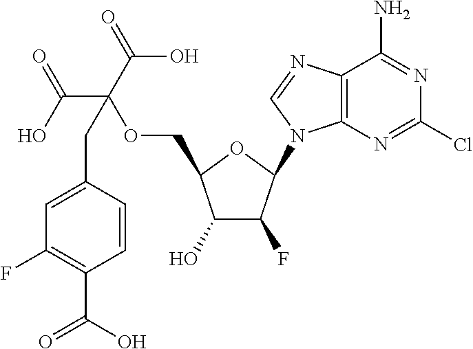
C1(O)C(F)C(N2C3=C(N=C2)C(N)=NC(Cl)=N3)OC1COC(C(O)=O)(C(=O)O)CC1=CC(F)=C(C(=O)O)C=C1
